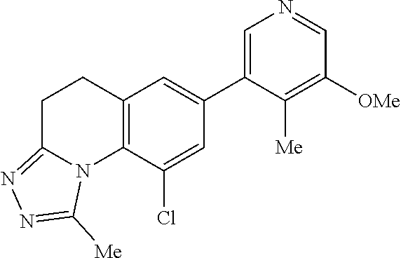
C12=C(C(Cl)=CC(C3=CN=CC([OMe])=C3[Me])=C1)N1C(=NN=C1[Me])CC2
